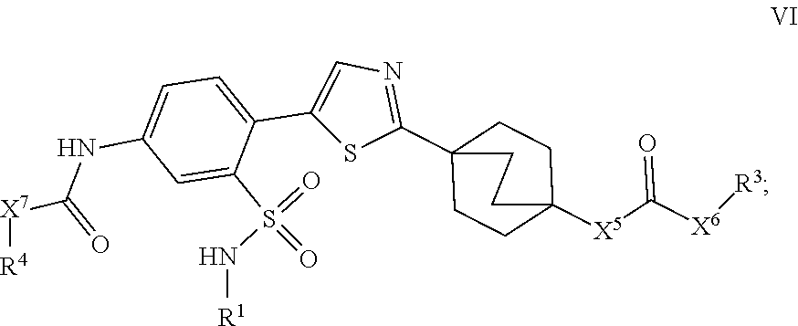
C12(C3=NC=C(C4=CC=C(NC(=O)[X7][R4])C=C4S(=O)(N[R1])=O)S3)CCC([X5]C([X6][R3])=O)(CC1)CC2
